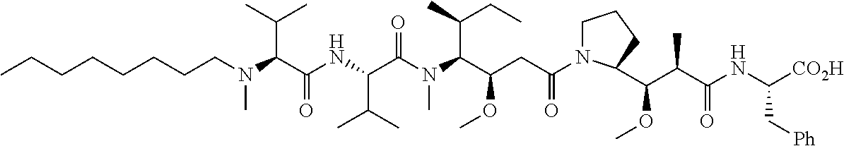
N(C(C(=O)NC(C(C)C)C(=O)N(C)C(C(CC)C)C(CC(=O)N1CCCC1C(OC)C(C)C(=O)NC([CO2H])C[Ph])OC)C(C)C)(CCCCCCCC)C
